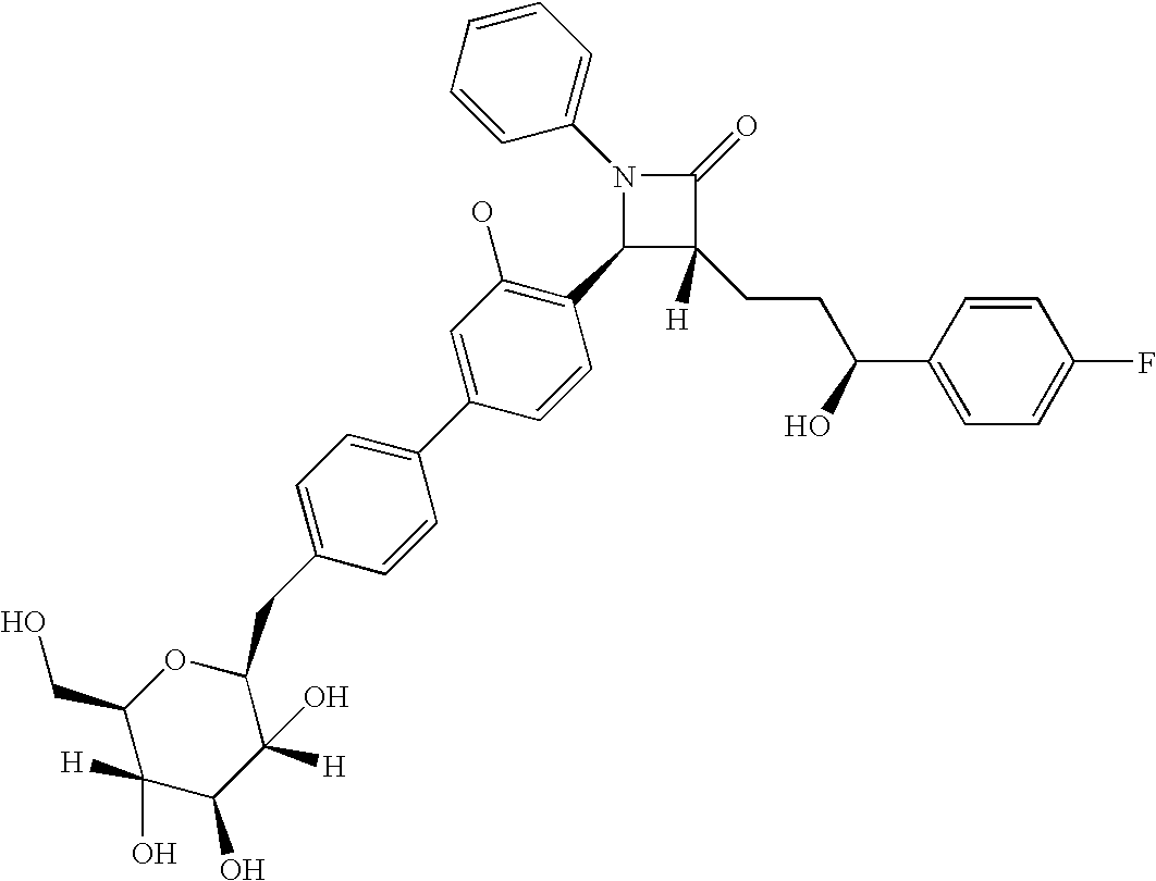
N1(C2=CC=CC=C2)C(C2=C(O)C=C(C3=CC=C(CC4OC(CO)C(O)([H])C(O)C4([H])O)C=C3)C=C2)C(CCC(C2=CC=C(F)C=C2)O)([H])C1=O
